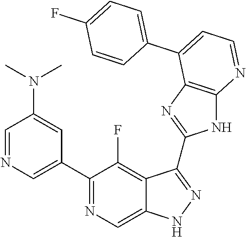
C1=NC=C(C2=NC=C3C(=C2F)C(C2=NC4=C(N2)N=CC=C4C2=CC=C(F)C=C2)=NN3)C=C1N(C)C
